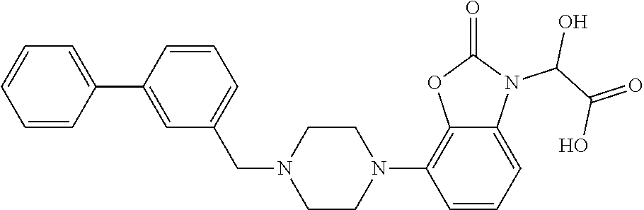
C1=CC=CC(C2=CC(CN3CCN(C4=C5C(=CC=C4)N(C(O)C(O)=O)C(=O)O5)CC3)=CC=C2)=C1
